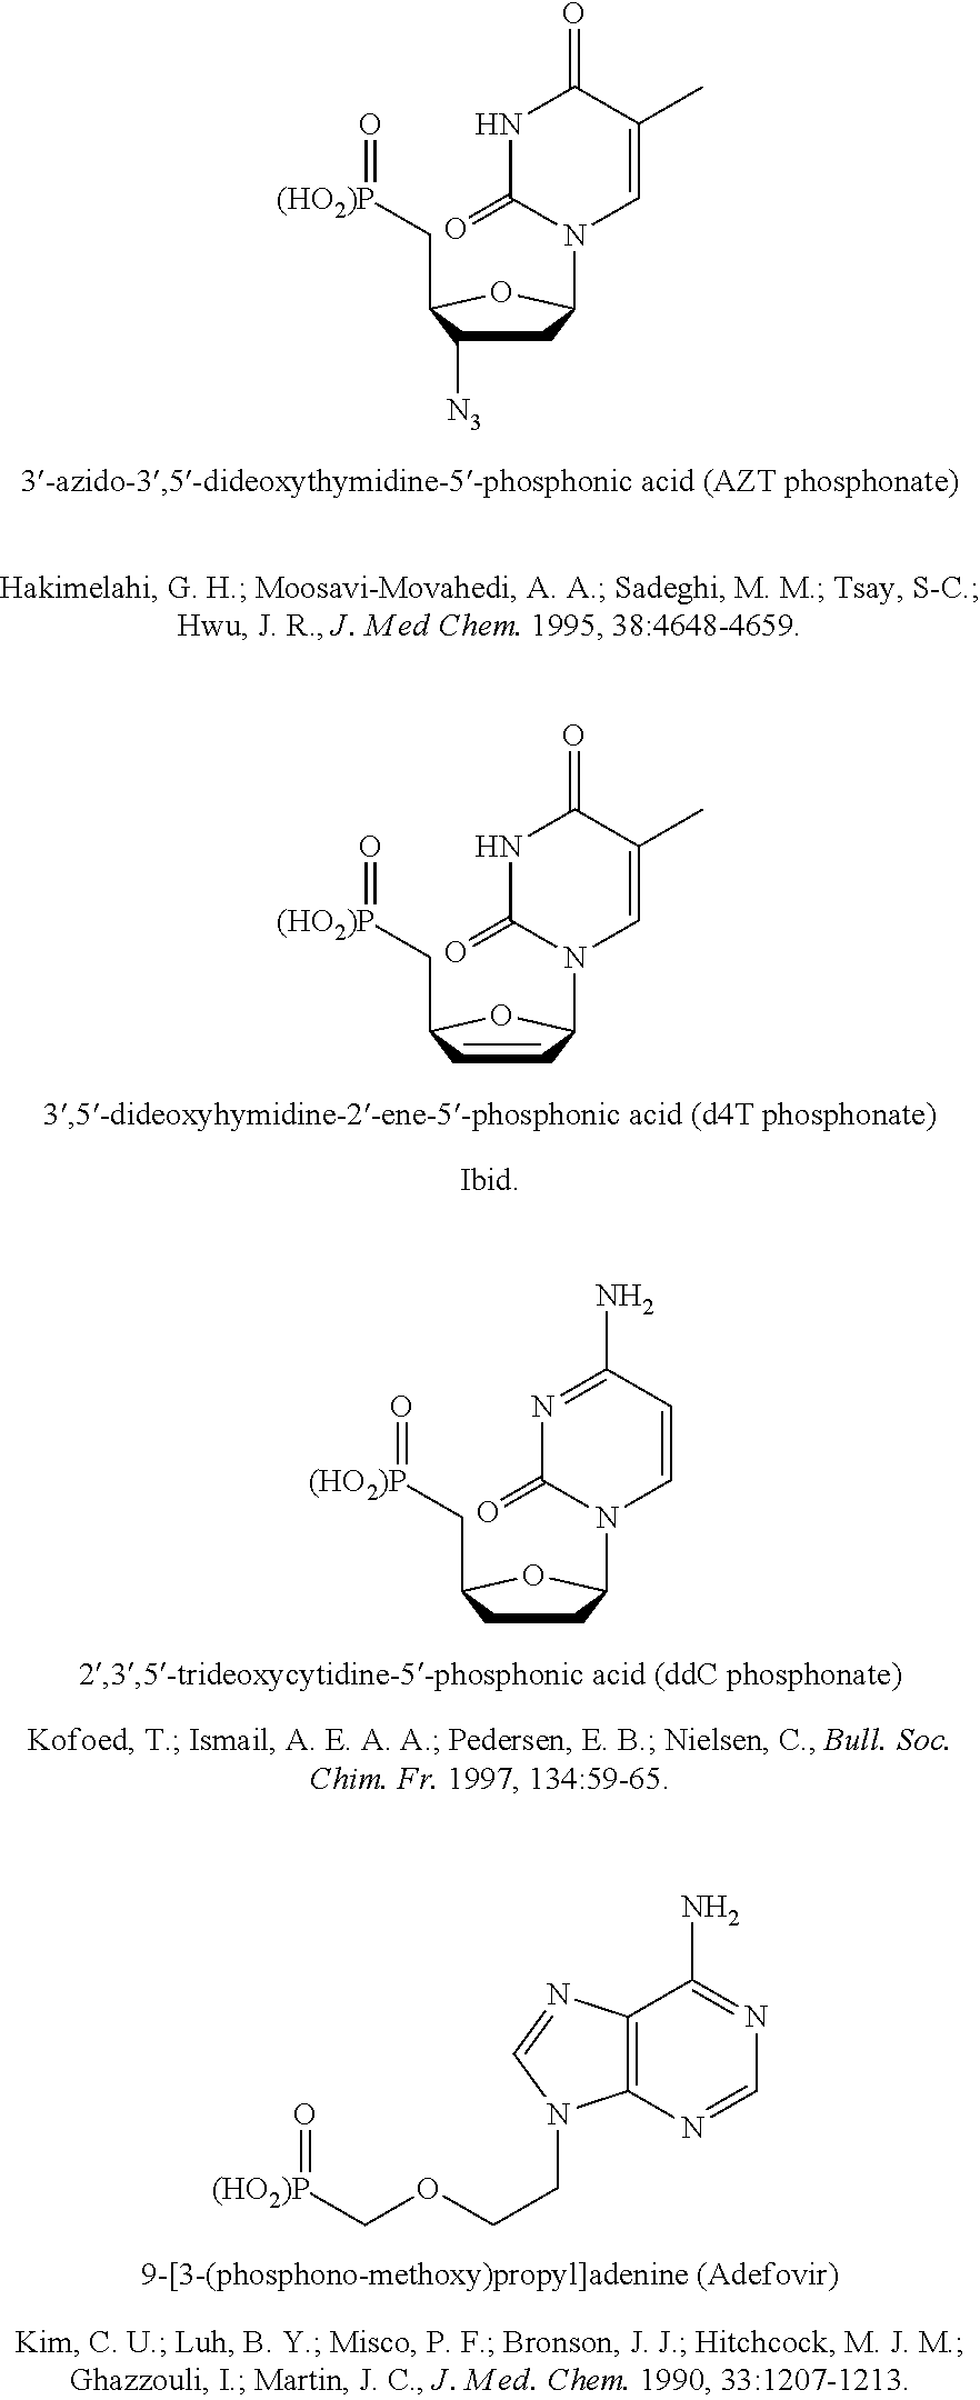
C1C([N3])C(C[(HO2)P]=O)OC1N1C=C(C)C(=O)NC1=O.C1=CC(C[(HO2)P]=O)OC1N1C=C(C)C(=O)NC1=O.C1CC(C[(HO2)P]=O)OC1N1C=CC(N)=NC1=O.O(C[(HO2)P]=O)CCN1C2=C(C(N)=NC=N2)N=C1
